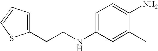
C1(CCNC2=CC=C(N)C(C)=C2)=CC=CS1
